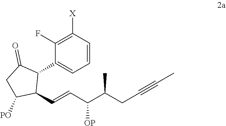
C1(F)=C([X])C=CC=C1C1C(=O)CC([PO])C1C=CC(C(CC#CC)C)[OP]
